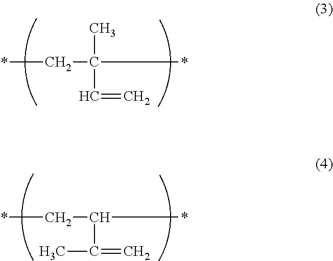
*CC(*)(C)C=C.*CC(*)C(=C)C
